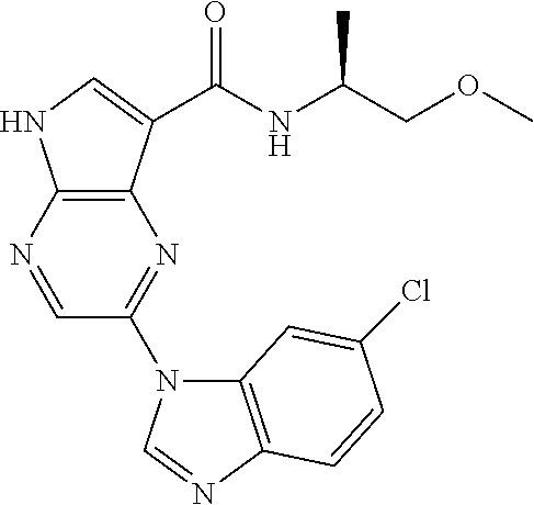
C1=NC2=C(N=C1N1C3=C(N=C1)C=CC(Cl)=C3)C(C(NC(COC)C)=O)=CN2
